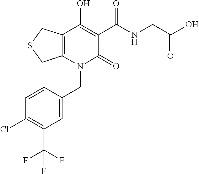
C(N1C(=O)C(C(NCC(O)=O)=O)=C(O)C2=C1CSC2)C1=CC(C(F)(F)F)=C(Cl)C=C1
